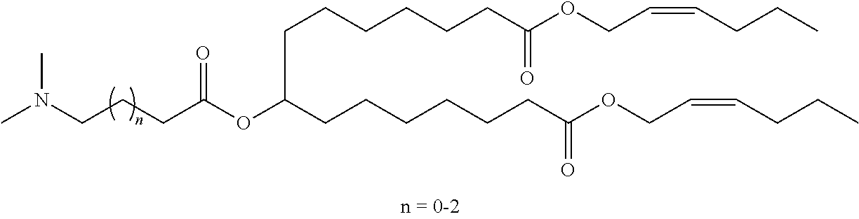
C(CC(OC(CCCCCCC(OCC=CCCC)=O)CCCCCCC(OCC=CCCC)=O)=O)CN(C)C
